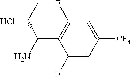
C1(F)=CC([CF3])=CC(F)=C1C(N)CC.Cl
